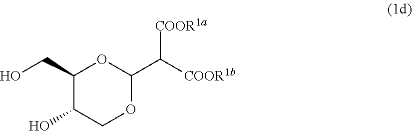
C1(CO)C(O)COC(C([COOR1b])[COOR1a])O1
